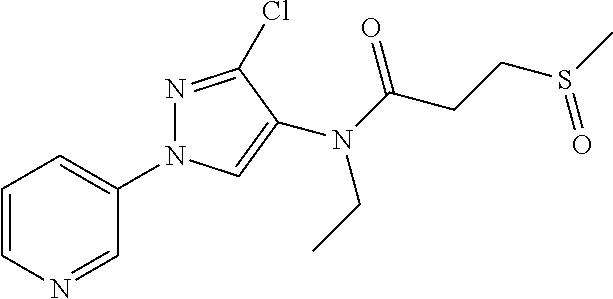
C1=CN=CC(N2N=C(Cl)C(N(CC)C(CCS(C)=O)=O)=C2)=C1
